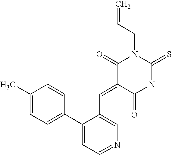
C1(C)=CC=C(C2=CC=NC=C2C=C2C(=O)NC(=S)N(CC=C)C2=O)C=C1
